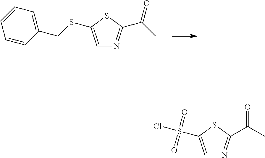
C1=CC=C(CSC2=CN=C(C(C)=O)S2)C=C1.C1=C(S(=O)(=O)Cl)SC(C(C)=O)=N1
